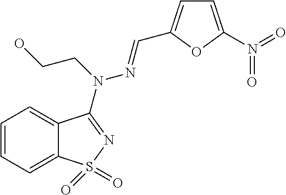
C1=CC=C2C(=C1)C(N(N=CC1=CC=C(N(=O)=O)O1)CCO)=NS2(=O)=O
